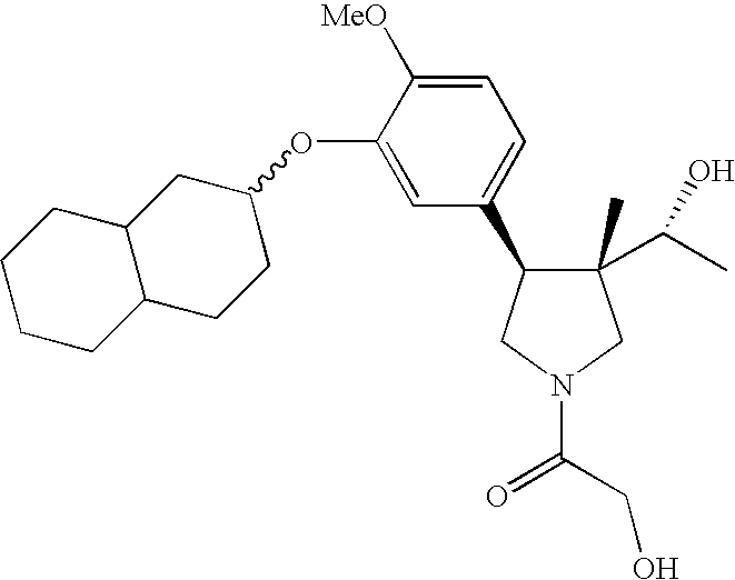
C1(C)(C(C)O)C(C2=CC=C([MeO])C(OC3CC4C(CC3)CCCC4)=C2)CN(C(=O)CO)C1
